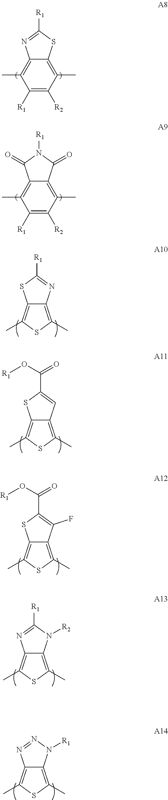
C12=C(C)C([R1])=C([R2])C(C)=C1SC([R1])=N2.C12=C(C)C([R1])=C([R2])C(C)=C1C(=O)N([R1])C2=O.C12=C(C)SC(C)=C1N=C([R1])S2.C12=C(C)SC(C)=C1C=C(C(O[R1])=O)S2.C12=C(C)SC(C)=C1N([R2])C([R1])=N2.C12=C(C)SC(C)=C1N([R1])N=N2.C12=C(C)SC(C)=C1C(F)=C(C(O[R1])=O)S2
